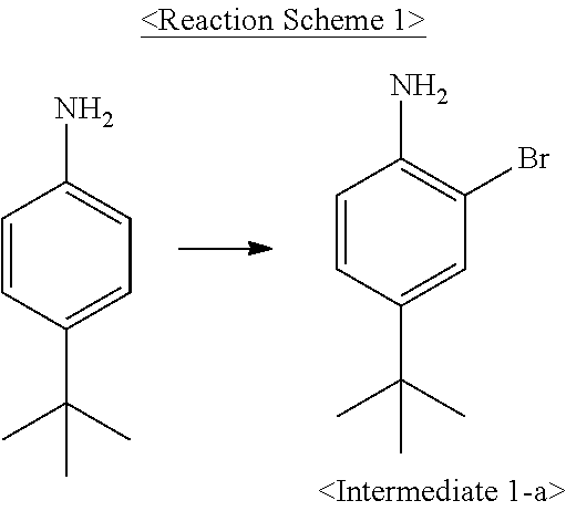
C1=CC(C(C)(C)C)=CC(Br)=C1N.C1=CC(C(C)(C)C)=CC=C1N
